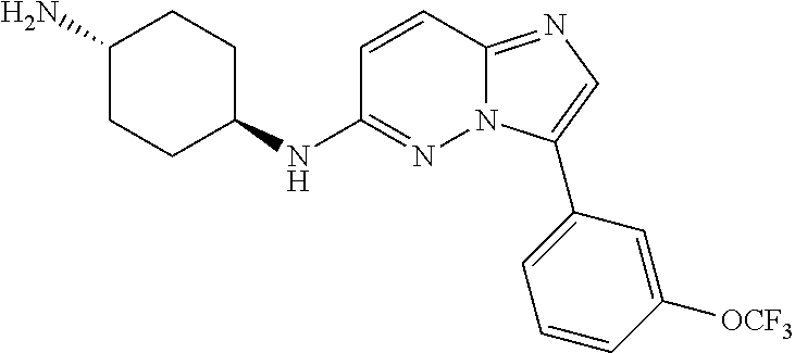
C1(N)CCC(NC2=NN3C(=NC=C3C3=CC=CC([OCF3])=C3)C=C2)CC1
